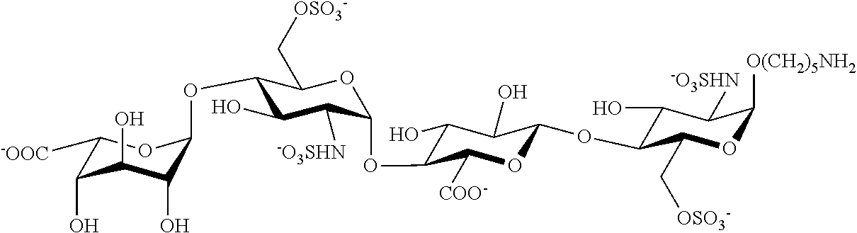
C1([-OOC])C(O)C(O)C(O)C(OC2C(O)C([-O3SHN])C(OC3C(O)C(O)C(OC4C(O)C([-O3SHN])C([O(CH2)5NH2])OC4C[OSO3-])OC3[COO-])OC2C[OSO3-])O1
